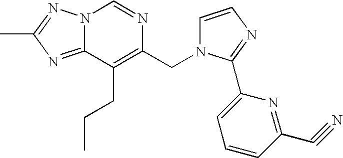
N12C(=NC(C)=N1)C(CCC)=C(CN1C=CN=C1C1=CC=CC(C#N)=N1)N=C2
